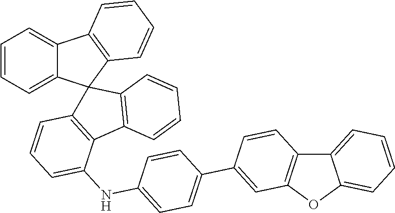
C12=CC=CC=C1OC1=C2C=CC(C2=CC=C(NC3=CC=CC4=C3C3=C(C=CC=C3)C43C4=CC=CC=C4C4=C3C=CC=C4)C=C2)=C1
